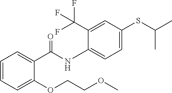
C1=CC=C(OCCOC)C(C(NC2=CC=C(SC(C)C)C=C2C(F)(F)F)=O)=C1
